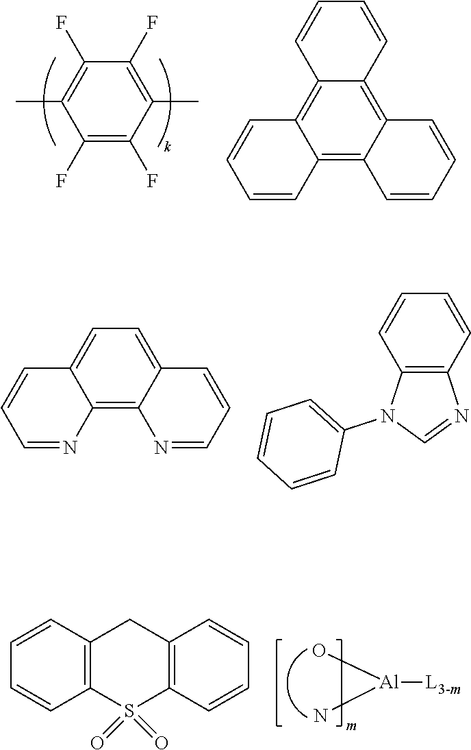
C1(F)=C(F)C(C)=C(F)C(F)=C1C.C12=C3C(=C4C(=C1C=CC=C2)C=CC=C4)C=CC=C3.C12=C3C(=CC=C1C=CC=N2)C=CC=N3.C12=C(C=CC=C1)N=CN2C1=CC=CC=C1.[Al]([L3-m])(O)N.C12=C(C=CC=C1)CC1=C(S2(=O)=O)C=CC=C1
